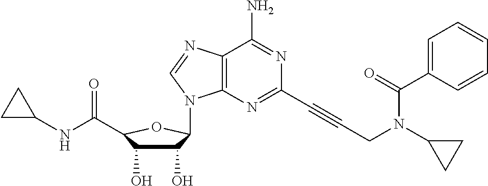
C1(O)C(O)C(C(NC2CC2)=O)OC1N1C2=C(C(N)=NC(C#CCN(C(=O)C3=CC=CC=C3)C3CC3)=N2)N=C1
